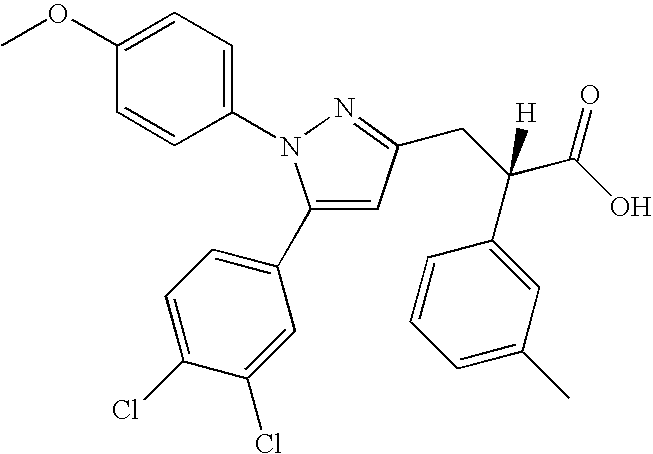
C1(N2C(C3=CC=C(Cl)C(Cl)=C3)=CC(CC(C(O)=O)(C3=CC(C)=CC=C3)[H])=N2)=CC=C(OC)C=C1
